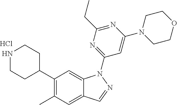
C1(C2CCNCC2)=C(C)C=C2C(=C1)N(C1=NC(CC)=NC(N3CCOCC3)=C1)N=C2.Cl
